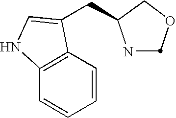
C12=C(C=CC=C1)C(CC1NCOC1)=CN2
